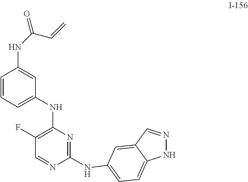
C1(NC2=CC=C3NN=CC3=C2)=NC(NC2=CC=CC(NC(=O)C=C)=C2)=C(F)C=N1
